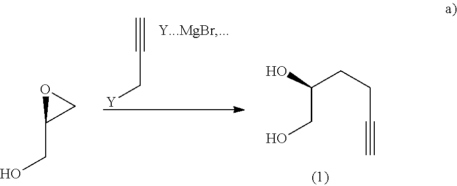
C#CC[Y].O1C(CO)C1.C(CO)(O)CCC#C
